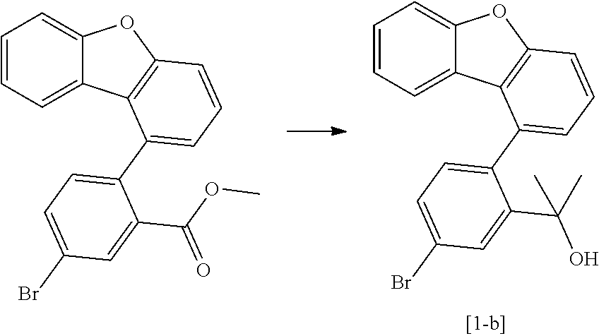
C1=CC=C2C(=C1)OC1=C2C(C2=CC=C(Br)C=C2C(OC)=O)=CC=C1.C1=CC=C2C(=C1)OC1=C2C(C2=CC=C(Br)C=C2C(C)(O)C)=CC=C1
